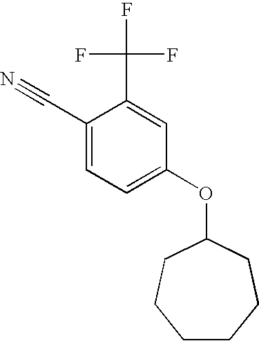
C1(C#N)=CC=C(OC2CCCCCC2)C=C1C(F)(F)F
